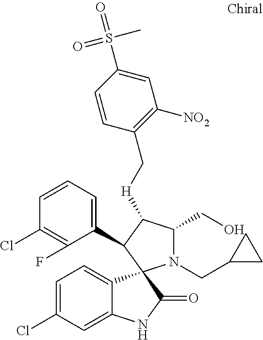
C1=C(Cl)C=C2C(=C1)C1(C(=O)N2)N(CC2CC2)C(CO)C([H]CC2=C([NO2])C=C(S(C)(=O)=O)C=C2)C1C1=CC=CC(Cl)=C1F
